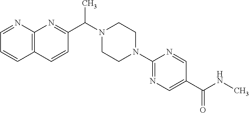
C1=NC2=C(C=C1)C=CC(C(N1CCN(C3=NC=C(C(NC)=O)C=N3)CC1)C)=N2
